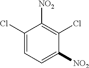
C1(Cl)=CC=C([NO2])C(Cl)=C1[NO2]
